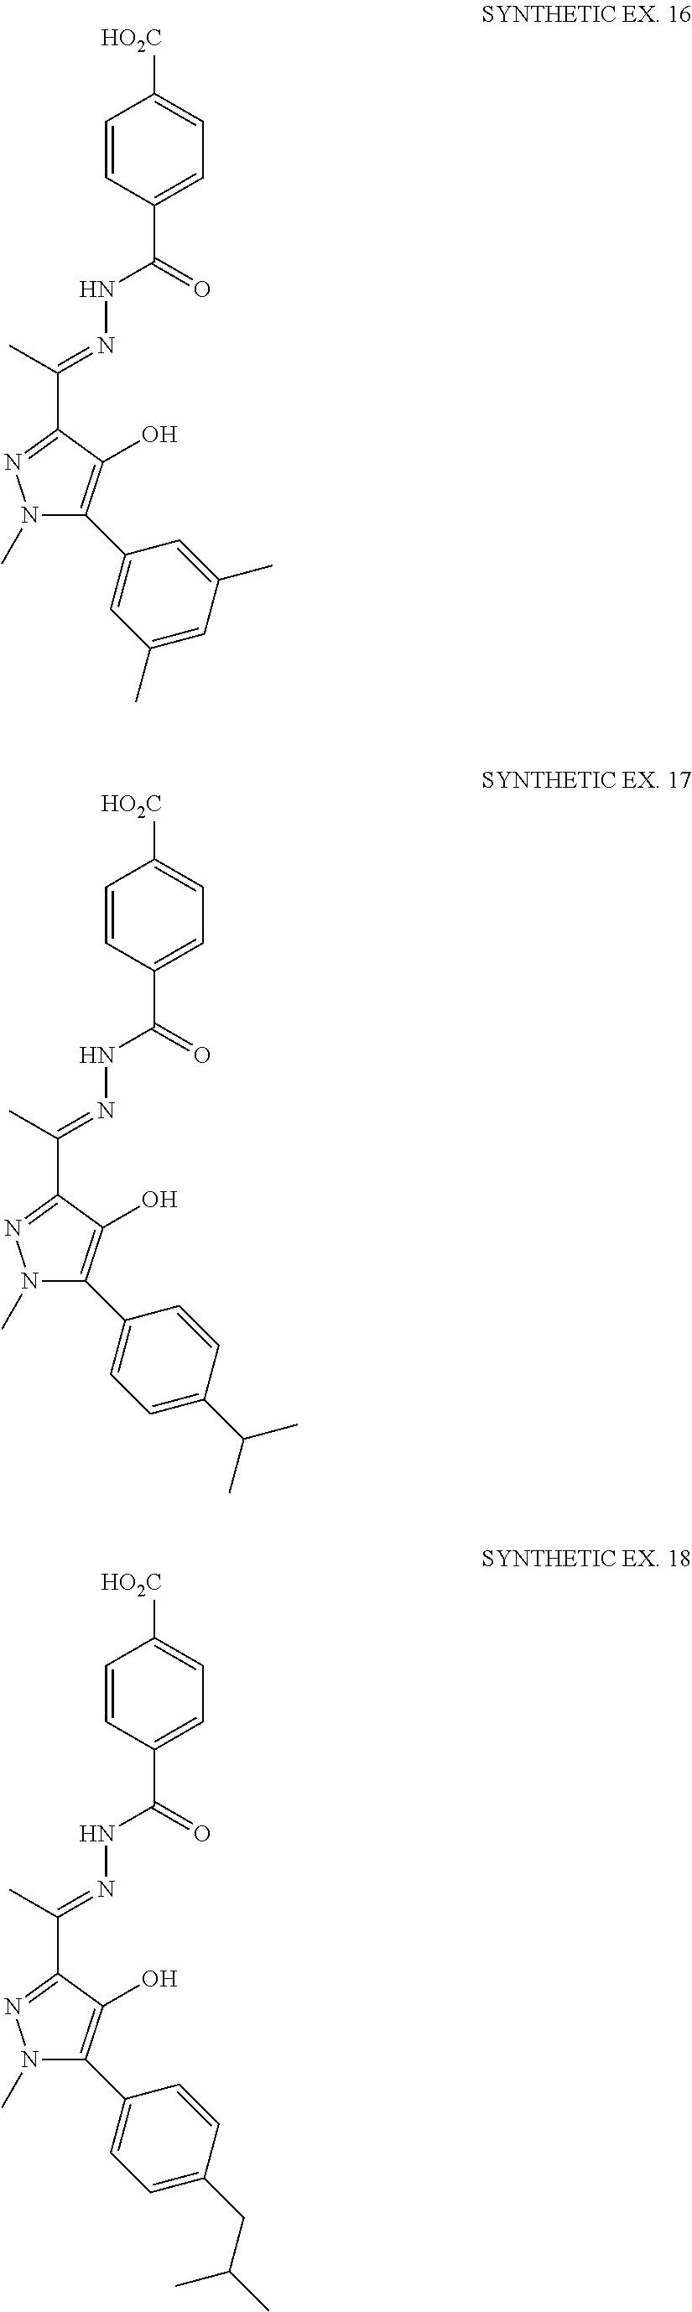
C1=CC(C(=O)NN=C(C)C2=NN(C)C(C3=CC(C)=CC(C)=C3)=C2O)=CC=C1[HO2C].C1=CC(C(=O)NN=C(C)C2=NN(C)C(C3=CC=C(C(C)C)C=C3)=C2O)=CC=C1[HO2C].C1=CC(C(=O)NN=C(C)C2=NN(C)C(C3=CC=C(CC(C)C)C=C3)=C2O)=CC=C1[HO2C]
